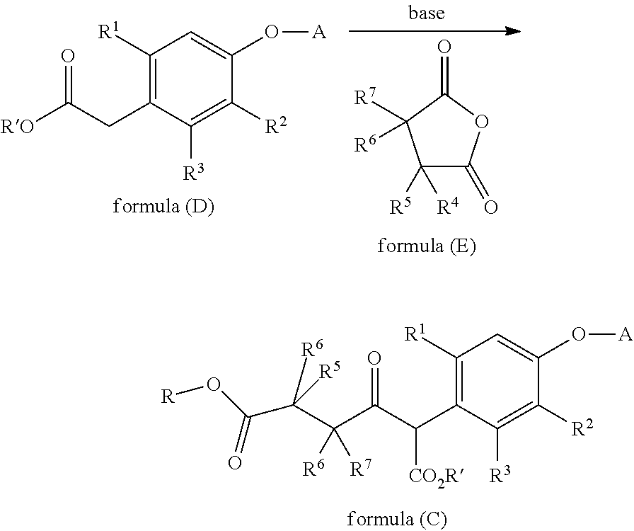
C1([R4])([R5])C(=O)OC(=O)C1([R7])[R6].C1([R1])=C(CC([RO])=O)C([R3])=C([R2])C(O[A])=C1.C1([R1])=C(C(C(C(C(C(O[R])=O)([R6])[R5])([R6])[R7])=O)[CO2R])C([R3])=C([R2])C(O[A])=C1
